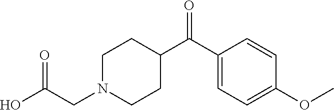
C1N(CC(O)=O)CCC(C(C2=CC=C(OC)C=C2)=O)C1
